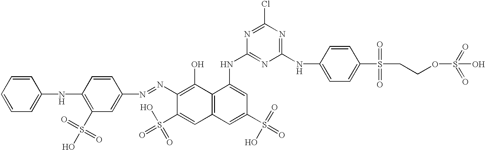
C12=C(C=C(S(=O)(=O)O)C=C1NC1=NC(NC3=CC=C(S(CCOS(=O)(=O)O)(=O)=O)C=C3)=NC(Cl)=N1)C=C(S(=O)(=O)O)C(N=NC1=CC(S(O)(=O)=O)=C(NC3=CC=CC=C3)C=C1)=C2O
